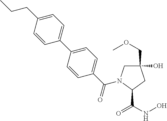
C1(COC)(O)CN(C(C2=CC=C(C3=CC=C(CCC)C=C3)C=C2)=O)C(C(NO)=O)C1
